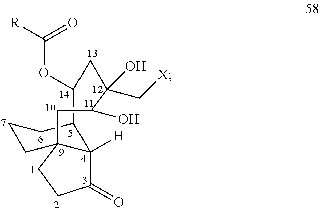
C12C(OC([R])=O)CC(C[X])(O)C(O)CC3(CCC(=O)C13[H])CCC2
